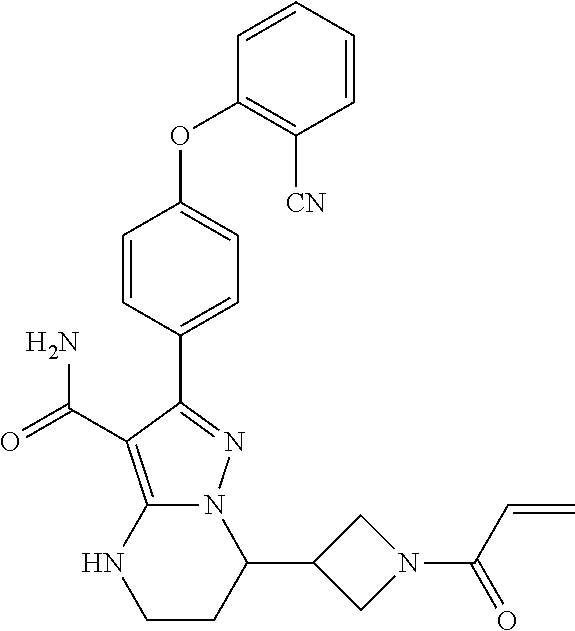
C1=CC([CN])=C(OC2=CC=C(C3=NN4C(=C3C(=O)N)NCCC4C3CN(C(C=C)=O)C3)C=C2)C=C1
